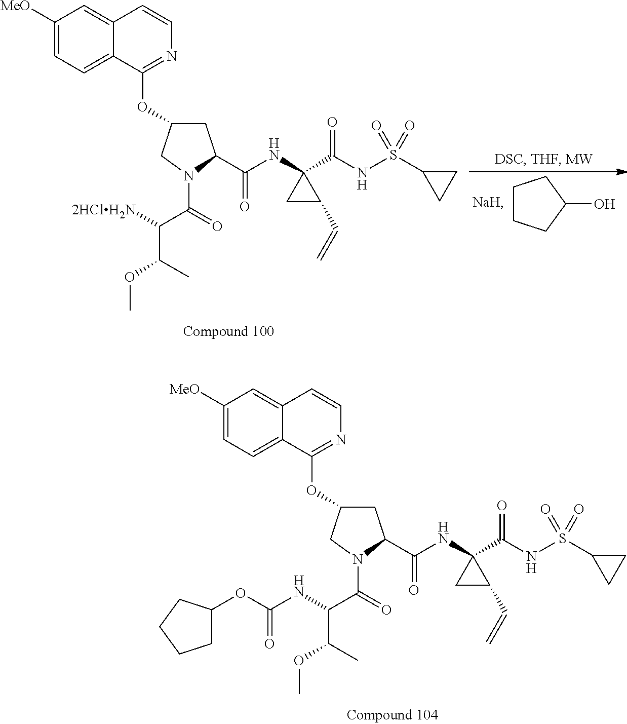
C1C(OC2=NC=CC3=CC([MeO])=CC=C23)CN(C(=O)C(NC(OC2CCCC2)=O)C(C)OC)C1C(NC1(C(NS(=O)(C2CC2)=O)=O)CC1C=C)=O.C1C(OC2=NC=CC3=CC([MeO])=CC=C23)CN(C(=O)C([2HClH2N])C(C)OC)C1C(NC1(C(NS(=O)(C2CC2)=O)=O)CC1C=C)=O.C1CCC(O)C1
